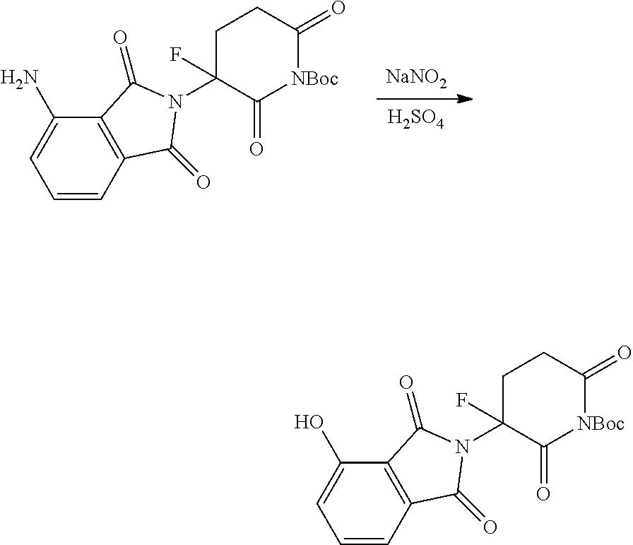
C1=CC2=C(C(O)=C1)C(=O)N(C1(F)C(=O)[NBoc]C(=O)CC1)C2=O.C1=CC2=C(C(N)=C1)C(=O)N(C1(F)C(=O)[NBoc]C(=O)CC1)C2=O.[NaNO2].[H2SO4]
